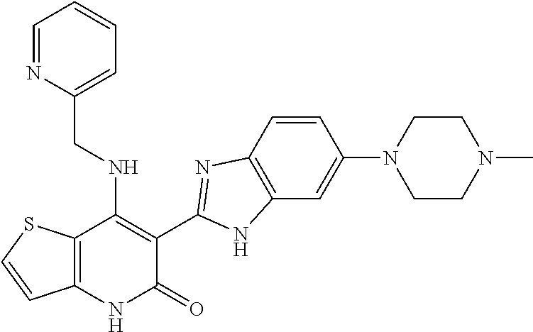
C1=CC2=C(C=C1N1CCN(C)CC1)NC(C1=C(NCC3=CC=CC=N3)C3=C(NC1=O)C=CS3)=N2
